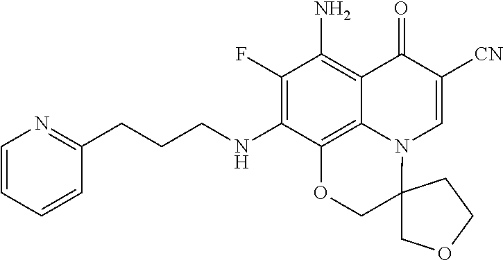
C1(F)=C(NCCCC2=NC=CC=C2)C2=C3C(=C1N)C(=O)C([CN])=CN3C1(CO2)COCC1
